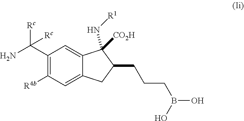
C1(C(N)([Rc])[Rc])=C([R4b])C=C2C(=C1)C([CO2H])(N[R1])C(CCCB(O)O)C2
